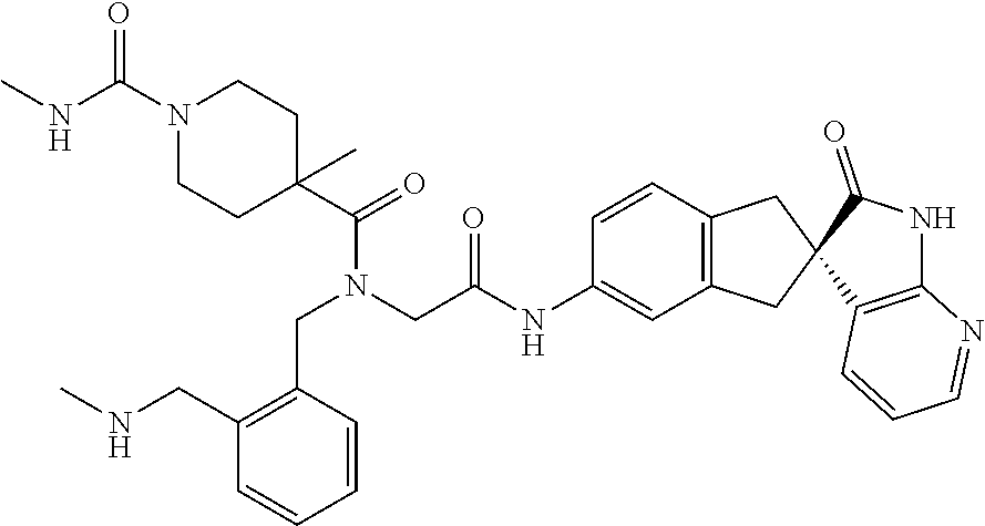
N(C(N1CCC(C(N(CC(=O)NC2=CC3=C(C=C2)CC2(C3)C3=C(NC2=O)N=CC=C3)CC2=C(CNC)C=CC=C2)=O)(C)CC1)=O)C
